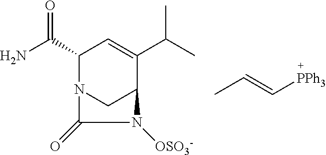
NC(C1N2CC(C(C(C)C)=C1)N([OSO3-])C2=O)=O.CC=C[PPh3]
